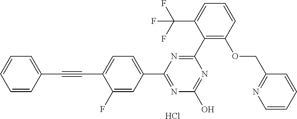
N1=C(O)N=C(C2=CC=C(C#CC3=CC=CC=C3)C(F)=C2)N=C1C1=C(OCC2=NC=CC=C2)C=CC=C1C(F)(F)F.Cl
